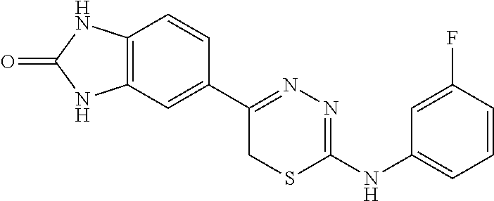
C12=C(C=C(C3=NN=C(NC4=CC=CC(F)=C4)SC3)C=C1)NC(=O)N2
